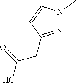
OC(CC1=NN(C)C=C1)=O
